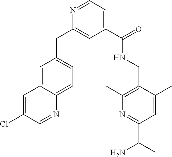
C1=C(C)C(CNC(C2=CC=NC(CC3=CC=C4C(=C3)C=C(Cl)C=N4)=C2)=O)=C(C)N=C1C(N)C
